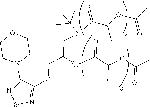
N1=C(OCC(CN(C(C(OC(C)=O)C)=O)C(C)(C)C)OC(C(OC(C)=O)C)=O)C(N2CCOCC2)=NS1
